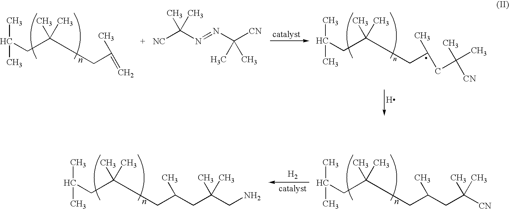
[H2].CC(C)CC(C)(C)CC(CC(CN)(C)C)C.CC(C)CC(C)(C)CC(C)CC([CN])(C)C.CC(C)CC(C)(C)CC(C)CC(C)(C)[CN].[H].CC(C)CC(C)(C)CC(C)=C.[NC]C(N=NC([CN])(C)C)(C)C
